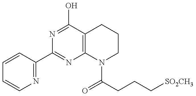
C1=CC(C2=NC3=C(C(O)=N2)CCCN3C(CCC[SO2CH3])=O)=NC=C1
